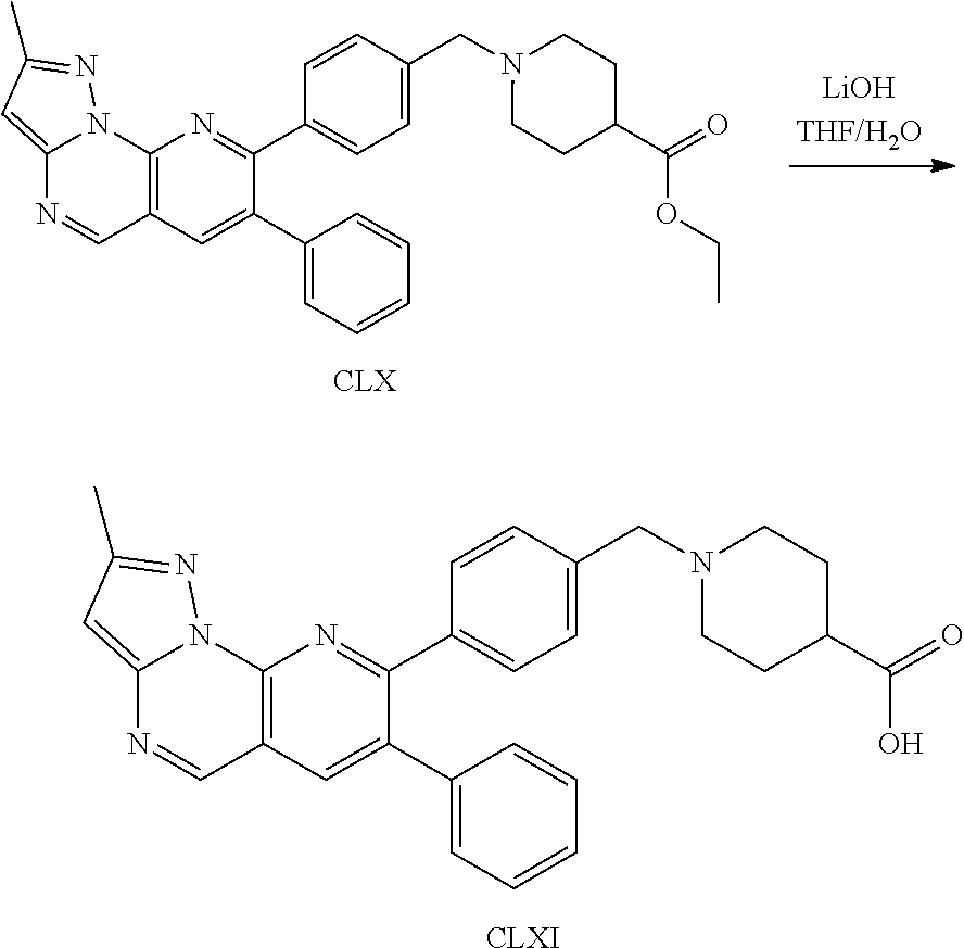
[CLX].C1(C2=NC3=C(C=C2C2=CC=CC=C2)C=NC2=CC(C)=NN32)=CC=C(CN2CCC(C(=O)OCC)CC2)C=C1.[CLXI].C1(C2=NC3=C(C=C2C2=CC=CC=C2)C=NC2=CC(C)=NN32)=CC=C(CN2CCC(C(=O)O)CC2)C=C1
